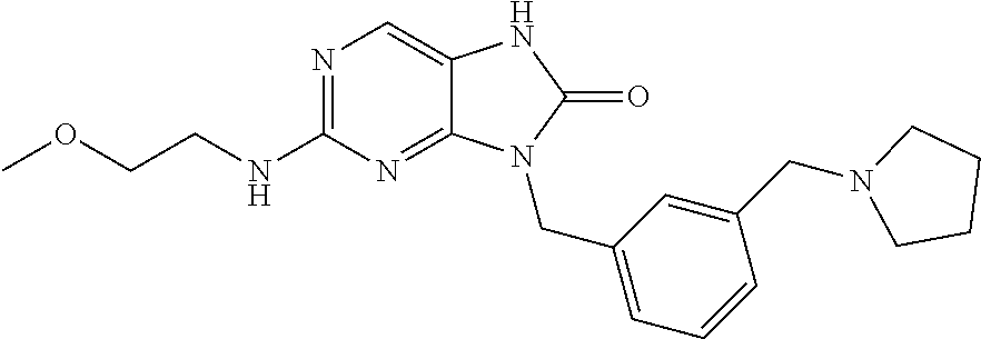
N1=C(NCCOC)N=C2C(=C1)NC(=O)N2CC1=CC=CC(CN2CCCC2)=C1
